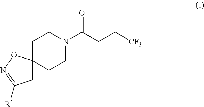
C1C2(CCN(C(CC[CF3])=O)C1)CC([R1])=NO2
